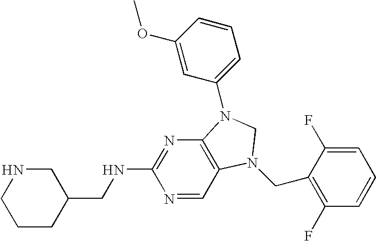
C1CC(CNC2=NC3=C(C=N2)N(CC2=C(F)C=CC=C2F)CN3C2=CC=CC(OC)=C2)CNC1
